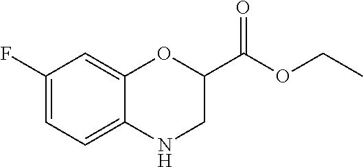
N1CC(C(OCC)=O)OC2=CC(F)=CC=C12
